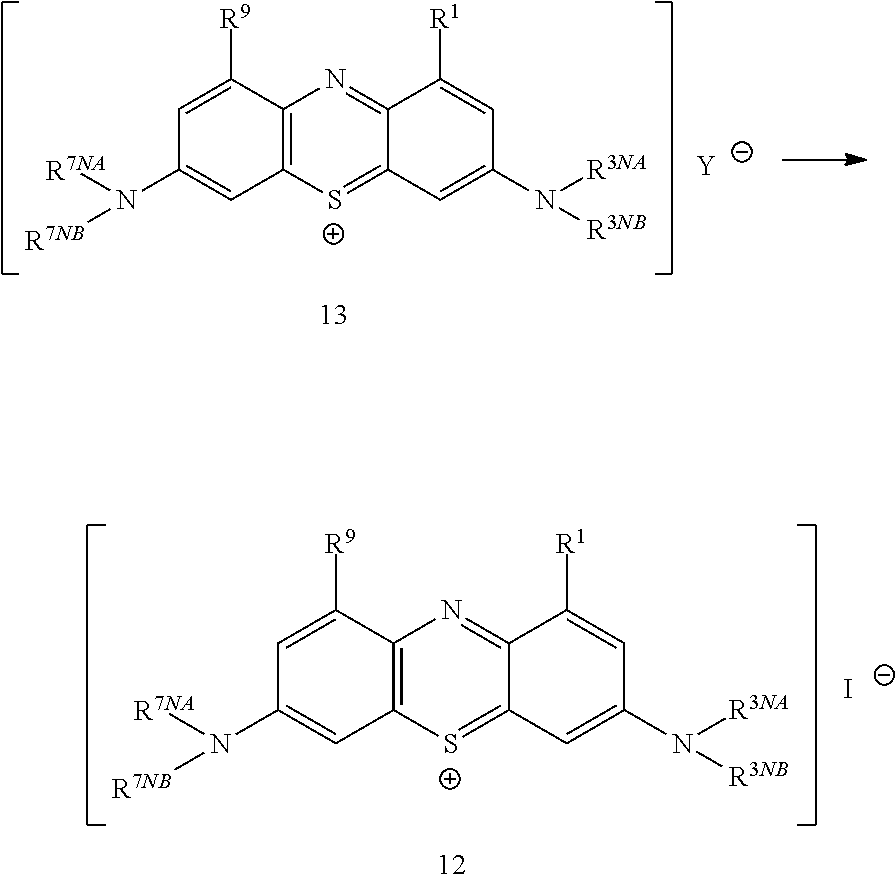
C12=C(C([R9])=CC(N([R7NB])[R7NA])=C1)N=C1C(=[S+]2)C=C(N([R3NB])[R3NA])C=C1[R1].[Y].C12=C(C([R9])=CC(N([R7NB])[R7NA])=C1)N=C1C(=[S+]2)C=C(N([R3NB])[R3NA])C=C1[R1].[I-]
